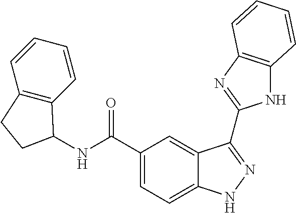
C1(C(NC2C3=C(C=CC=C3)CC2)=O)=CC=C2C(=C1)C(C1=NC3=C(N1)C=CC=C3)=NN2
